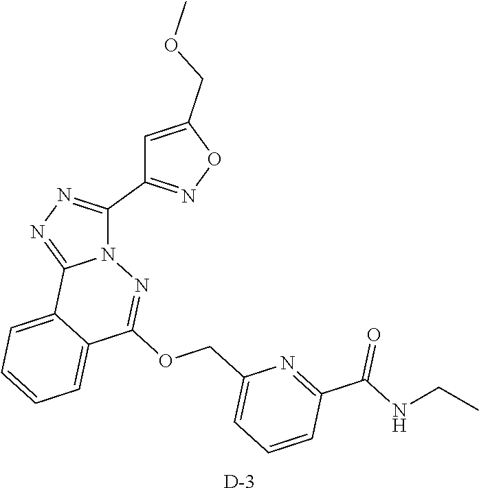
C1=C(COC)ON=C1C1=NN=C2N1N=C(OCC1=CC=CC(C(=O)NCC)=N1)C1=CC=CC=C21.[D]
